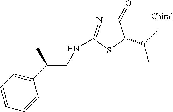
N(C1=NC(=O)C(C(C)C)S1)CC(C1=CC=CC=C1)C
